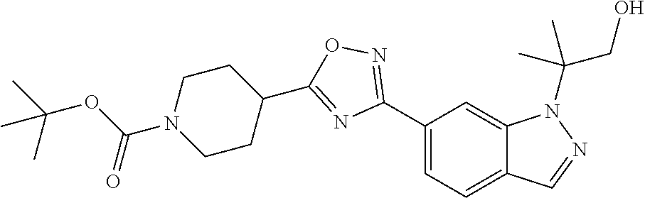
C1(C2=NOC(C3CCN(C(OC(C)(C)C)=O)CC3)=N2)=CC=C2C(=C1)N(C(CO)(C)C)N=C2
